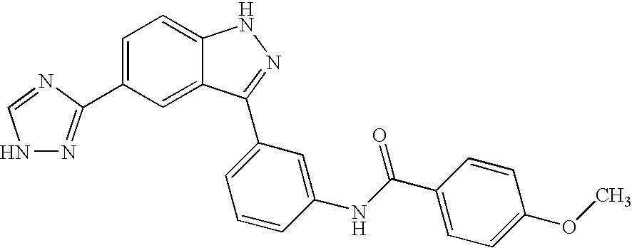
C1=C(C2=NNC=N2)C=C2C(=C1)NN=C2C1=CC=CC(NC(C2=CC=C(OC)C=C2)=O)=C1
